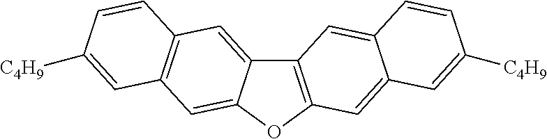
C12=C(OC3=CC4=C(C=C13)C=CC([C4H9])=C4)C=C1C(=C2)C=CC([C4H9])=C1
